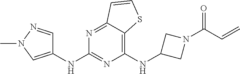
C1(NC2CN(C(C=C)=O)C2)=C2C(=NC(NC3=CN(C)N=C3)=N1)C=CS2
